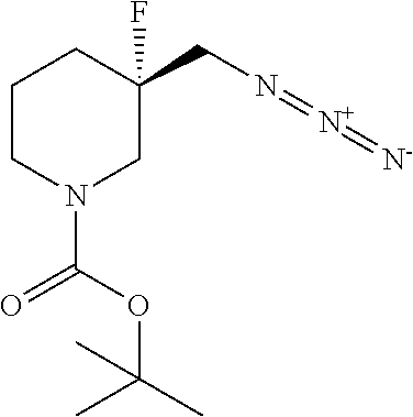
C1CN(C(=O)OC(C)(C)C)CC(CN=[N+]=[N-])(F)C1
